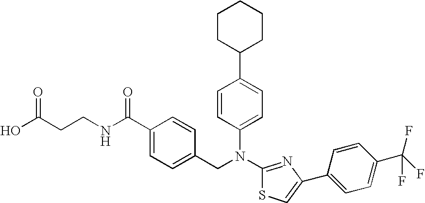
C1CC(C2=CC=C(N(C3=NC(C4=CC=C(C(F)(F)F)C=C4)=CS3)CC3=CC=C(C(NCCC(O)=O)=O)C=C3)C=C2)CCC1
